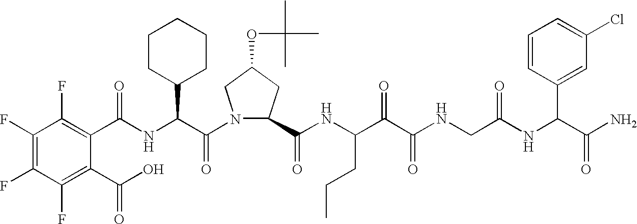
C1(C(O)=O)=C(F)C(F)=C(F)C(F)=C1C(NC(C(N1C(C(NC(C(C(NCC(NC(C(N)=O)C2=CC(Cl)=CC=C2)=O)=O)=O)CCC)=O)CC(OC(C)(C)C)C1)=O)C1CCCCC1)=O
